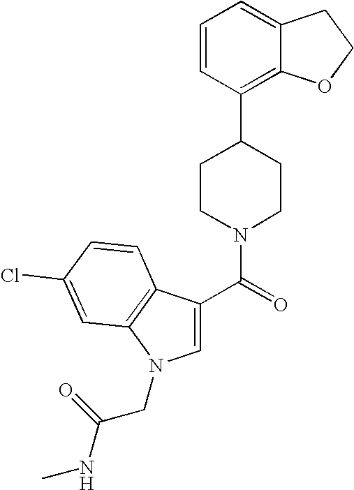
C1=CC(C2CCN(C(=O)C3=CN(CC(NC)=O)C4=C3C=CC(Cl)=C4)CC2)=C2C(=C1)CCO2
